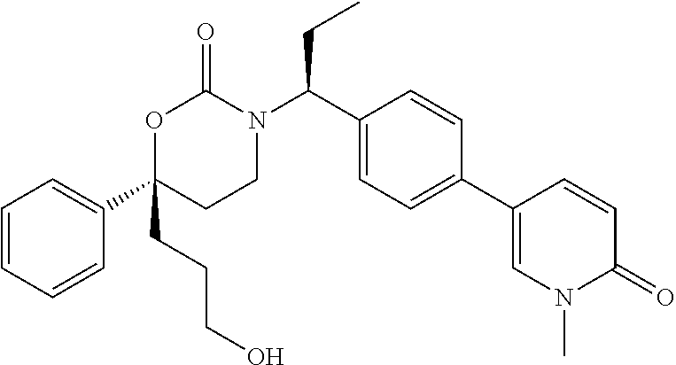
C1=CC=C(C2(CCCO)CCN(C(C3=CC=C(C4=CN(C)C(=O)C=C4)C=C3)CC)C(=O)O2)C=C1
